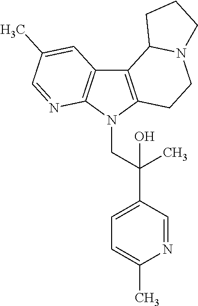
C12=C(N(CC(C3=CC=C(C)N=C3)(C)O)C3=C1C=C(C)C=N3)CCN1C2CCC1
